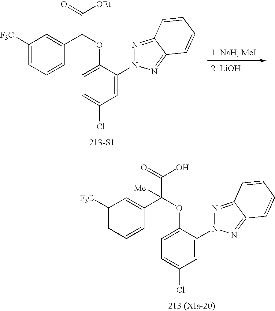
C1([F3C])=CC=CC(C(OC2=CC=C(Cl)C=C2N2N=C3C(=N2)C=CC=C3)C([OEt])=O)=C1.[213-S1].C1([F3C])=CC=CC(C(OC2=CC=C(Cl)C=C2N2N=C3C(=N2)C=CC=C3)(C(O)=O)[Me])=C1.[213 (XIa-20)]
